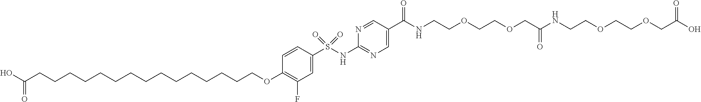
C1(F)=C(OCCCCCCCCCCCCCCCC(O)=O)C=CC(S(NC2=NC=C(C(=O)NCCOCCOCC(NCCOCCOCC(O)=O)=O)C=N2)(=O)=O)=C1
